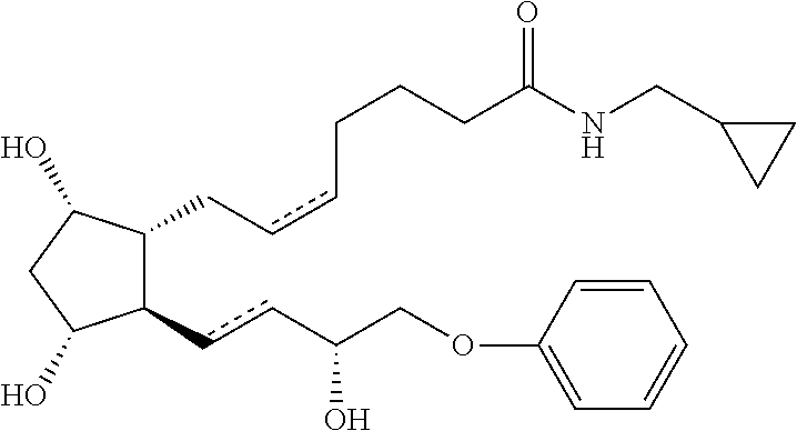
C1(CccCCCC(NCC2CC2)=O)C(O)CC(O)C1ccC(COC1=CC=CC=C1)O
